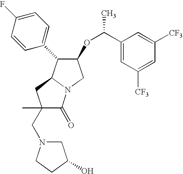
C(N1CC(O)CC1)C1(C)C(=O)N2C(C1)C(C1=CC=C(F)C=C1)C(OC(C1=CC([CF3])=CC([CF3])=C1)C)C2
